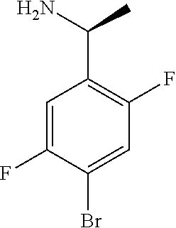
C1=C(F)C(Br)=CC(F)=C1C(C)N
